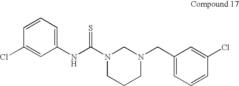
C1(Cl)=CC(NC(=S)N2CCCN(CC3=CC=CC(Cl)=C3)C2)=CC=C1
